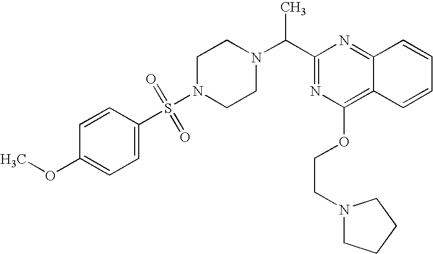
C1(OC)=CC=C(S(N2CCN(C(C3=NC(OCCN4CCCC4)=C4C(=N3)C=CC=C4)C)CC2)(=O)=O)C=C1
